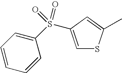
C1=CC=C(S(=O)(=O)C2=CSC(C)=C2)C=C1
